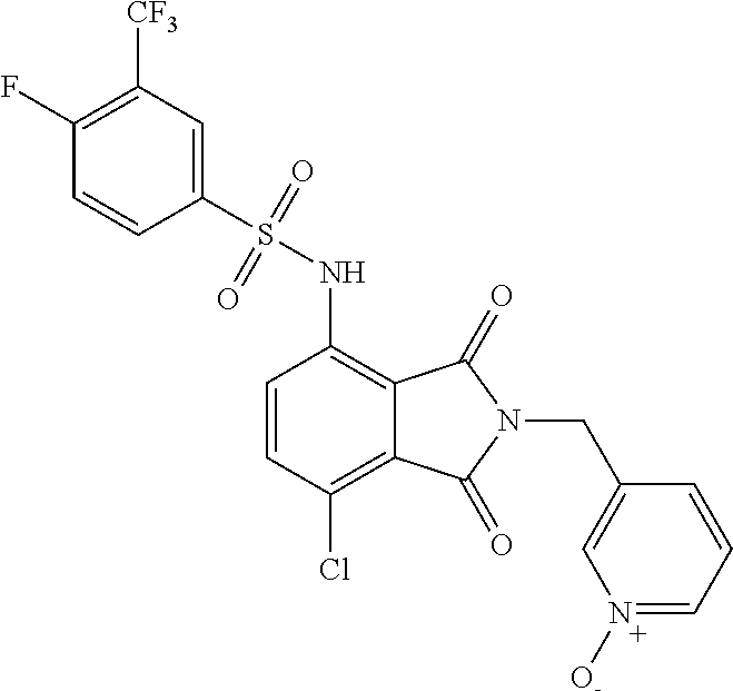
C1(F)=C([CF3])C=C(S(=O)(=O)NC2=C3C(=C(Cl)C=C2)C(=O)N(CC2=CN([O-])=CC=C2)C3=O)C=C1
